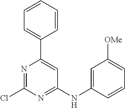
C1=CC=CC(C2=CC(NC3=CC([OMe])=CC=C3)=NC(Cl)=N2)=C1
